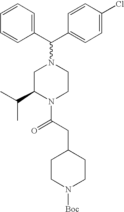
C1(C(C2=CC=C(Cl)C=C2)N2CC(C(C)C)N(C(CC3CCN([Boc])CC3)=O)CC2)=CC=CC=C1
